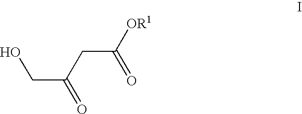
C(C(CC([OR1])=O)=O)O
